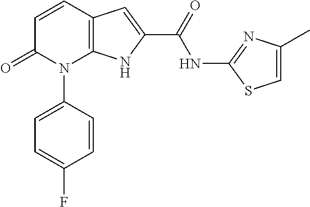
C12=C(C=CC(=O)N1C1=CC=C(F)C=C1)C=C(C(NC1=NC(C)=CS1)=O)N2
